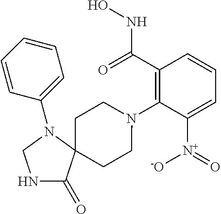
C1=C([N+]([O-])=O)C(N2CCC3(CC2)C(=O)NCN3C2=CC=CC=C2)=C(C(NO)=O)C=C1
